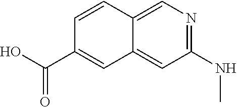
C1=CC2=CN=C(NC)C=C2C=C1C(O)=O
